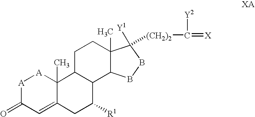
[A]1C(=O)C=C2C(C)([A]1)C1C(C([R1])C2)C2C(C)(CC1)C([Y1])([(CH2)2]C(=[X])[Y2])BB2
